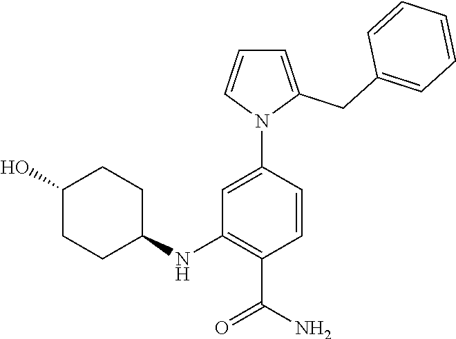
C1(O)CCC(NC2=C(C(N)=O)C=CC(N3C(CC4=CC=CC=C4)=CC=C3)=C2)CC1
